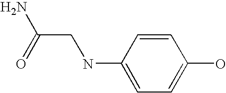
C1=CC(NCC(N)=O)=CC=C1O
